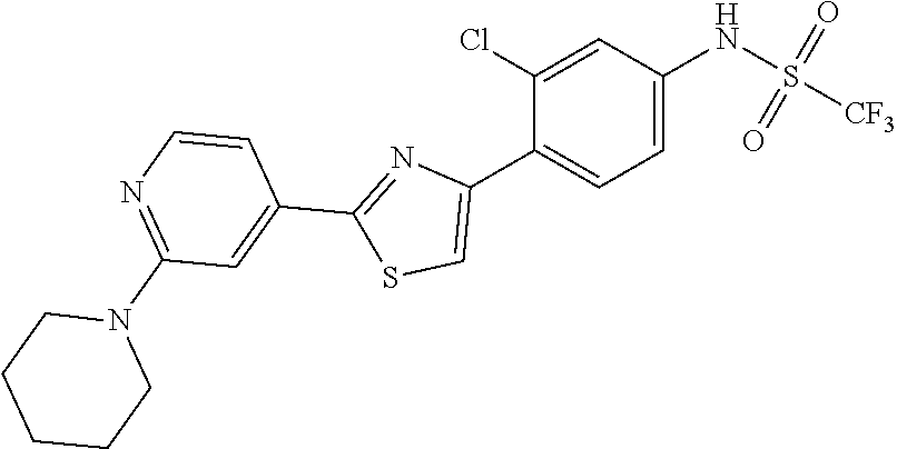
C1=C(NS(=O)(=O)[CF3])C=C(Cl)C(C2=CSC(C3=CC(N4CCCCC4)=NC=C3)=N2)=C1
